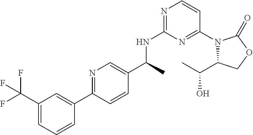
C1(C(C)NC2=NC=CC(N3C(C(O)C)COC3=O)=N2)=CN=C(C2=CC(C(F)(F)F)=CC=C2)C=C1
